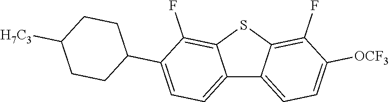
C12=CC=C(C3CCC([H7C3])CC3)C(F)=C1SC1=C(F)C([OCF3])=CC=C21
